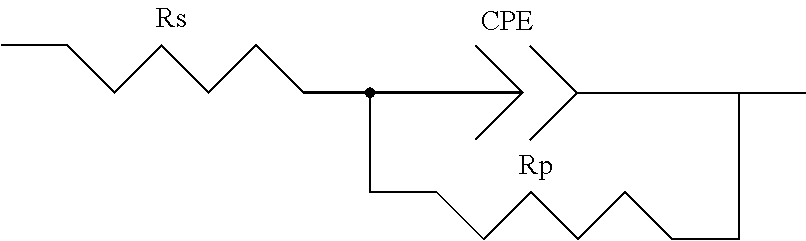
CCCCCCCC(CCCCCCCCC(C)C(C)C)C(C)C
